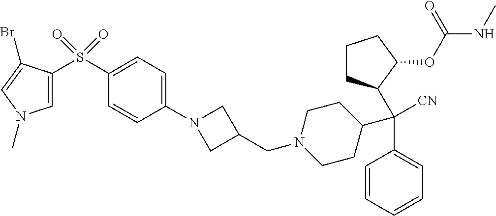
C1=CC=CC=C1C(C1CCCC1OC(NC)=O)(C1CCN(CC2CN(C3=CC=C(S(=O)(=O)C4=CN(C)C=C4Br)C=C3)C2)CC1)[CN]
